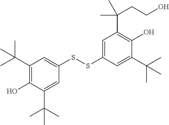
C1(C(C)(C)C)=C(O)C(C(C)(C)C)=CC(SSC2=CC(C(C)(CCO)C)=C(O)C(C(C)(C)C)=C2)=C1
